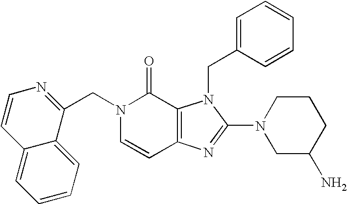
C(N1C=CC2=C(C1=O)N(CC1=CC=CC=C1)C(N1CC(N)CCC1)=N2)C1=NC=CC2=CC=CC=C12
